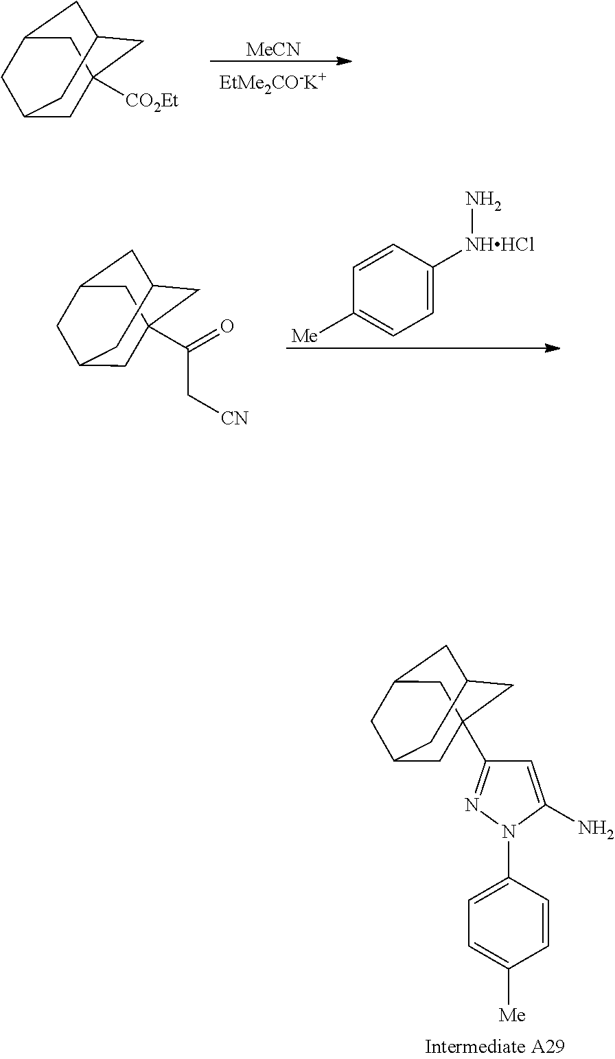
[MeCN].C1C2([CO2Et])CC3CC(CC1C3)C2.C1=CC([Me])=CC=C1[NHHCl]N.C(=O)(C[CN])C12CC3CC(CC(C1)C3)C2.C1=C(N)N(C2=CC=C([Me])C=C2)N=C1C12CC3CC(CC(C1)C3)C2
